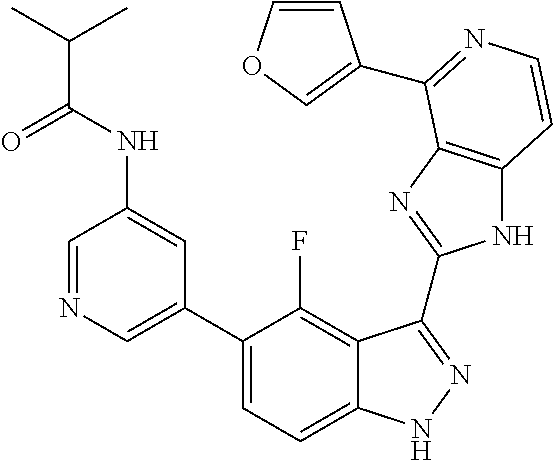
C1=C(C2=CC=C3C(=C2F)C(C2=NC4=C(N2)C=CN=C4C2=COC=C2)=NN3)C=C(NC(=O)C(C)C)C=N1
